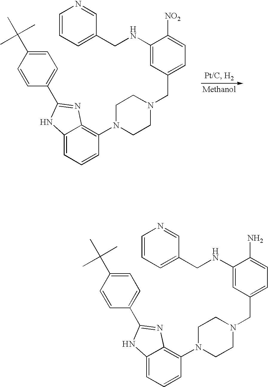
C12=CC=CC(N3CCN(CC4=CC=C([NO2])C(NCC5=CC=CN=C5)=C4)CC3)=C1N=C(C1=CC=C(C(C)(C)C)C=C1)N2.C12=CC=CC(N3CCN(CC4=CC=C(N)C(NCC5=CC=CN=C5)=C4)CC3)=C1N=C(C1=CC=C(C(C)(C)C)C=C1)N2
